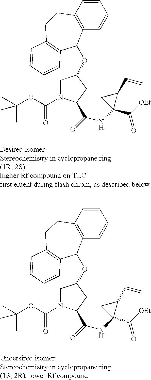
N(C1(C([OEt])=O)C(C=C)C1)C(=O)C1N(C(OC(C)(C)C)=O)CC(OC2C3=C(C=CC=C3)CCC3=C2C=CC=C3)C1.N(C1(C([OEt])=O)C(C=C)C1)C(=O)C1N(C(OC(C)(C)C)=O)CC(OC2C3=C(C=CC=C3)CCC3=C2C=CC=C3)C1
